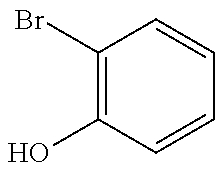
C1(Br)=C(O)C=CC=C1
